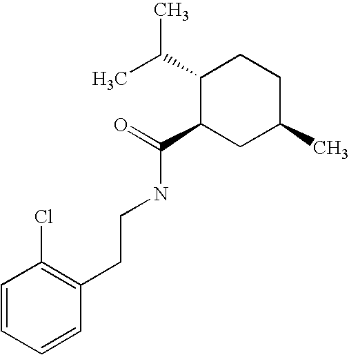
C1=CC=CC(CCNC(C2CC(C)CCC2C(C)C)=O)=C1Cl
